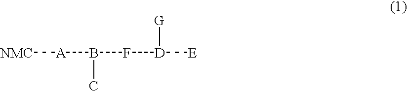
[NMC][A]B(F[D]([E])[G])C
